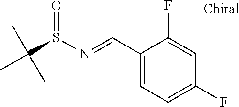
C1(C=NS(C(C)(C)C)=O)=CC=C(F)C=C1F
